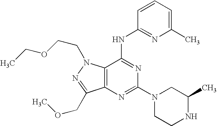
C12=C(N=C(N3CCNC(C)C3)N=C1NC1=NC(C)=CC=C1)C(COC)=NN2CCOCC
